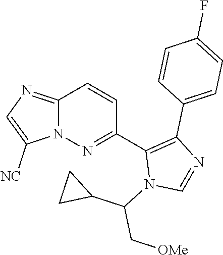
C12=NC=C([NC])N1N=C(C1=C(C3=CC=C(F)C=C3)N=CN1C(C1CC1)C[OMe])C=C2
